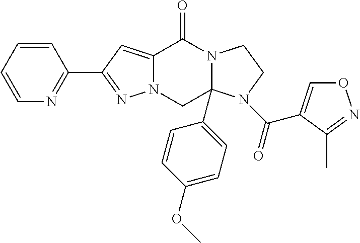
C12=CC(C3=NC=CC=C3)=NN1CC1(C3=CC=C(OC)C=C3)N(C2=O)CCN1C(=O)C1=CON=C1C
